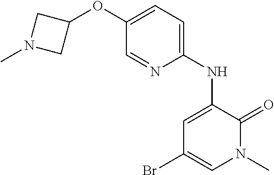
BrC1=CN(C)C(=O)C(NC2=CC=C(OC3CN(C)C3)C=N2)=C1
